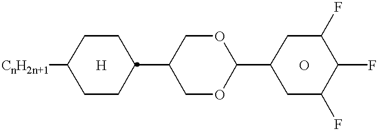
[CnH2n+1]C1CCC(C2COC(C3CC(F)C(F)C(F)C3)OC2)CC1.[H].O
